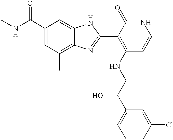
C1(C(NC)=O)=CC(C)=C2C(=C1)NC(C1=C(NCC(C3=CC=CC(Cl)=C3)O)C=CNC1=O)=N2
